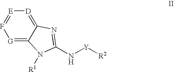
[G]1=C2C(=[D][E]=F1)N=C(N[Y][R2])N2[R1]
